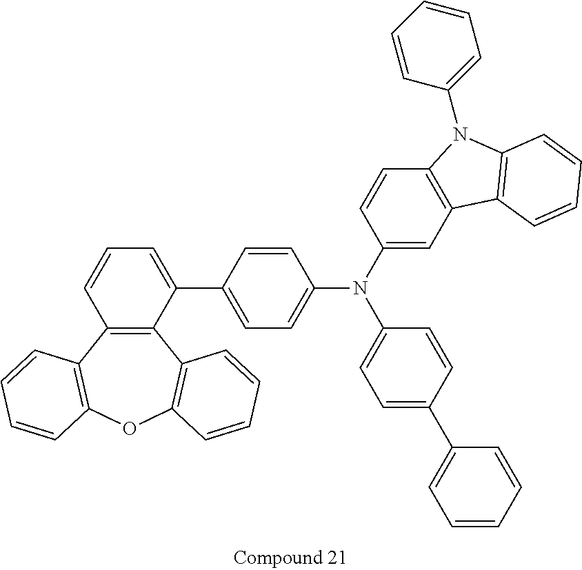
C12=C(C(C3=CC=C(N(C4=CC5=C(C=C4)N(C4=CC=CC=C4)C4=C5C=CC=C4)C4=CC=C(C5=CC=CC=C5)C=C4)C=C3)=CC=C1)C1=C(OC3=C2C=CC=C3)C=CC=C1
